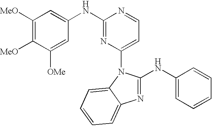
C1([MeO])=C([MeO])C([OMe])=CC(NC2=NC(N3C4=CC=CC=C4N=C3NC3=CC=CC=C3)=CC=N2)=C1
